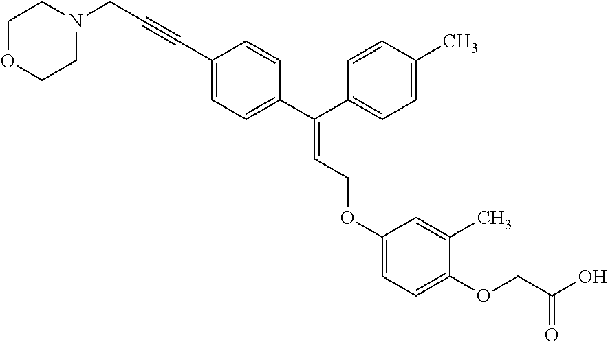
C1=C(C#CCN2CCOCC2)C=CC(C(C2=CC=C(C)C=C2)=CCOC2=CC=C(OCC(O)=O)C(C)=C2)=C1
